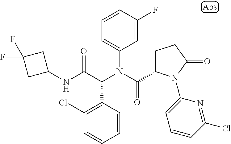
C1=CC(C(C(NC2CC(F)(F)C2)=O)N(C(=O)C2CCC(=O)N2C2=CC=CC(Cl)=N2)C2=CC=CC(F)=C2)=C(Cl)C=C1
